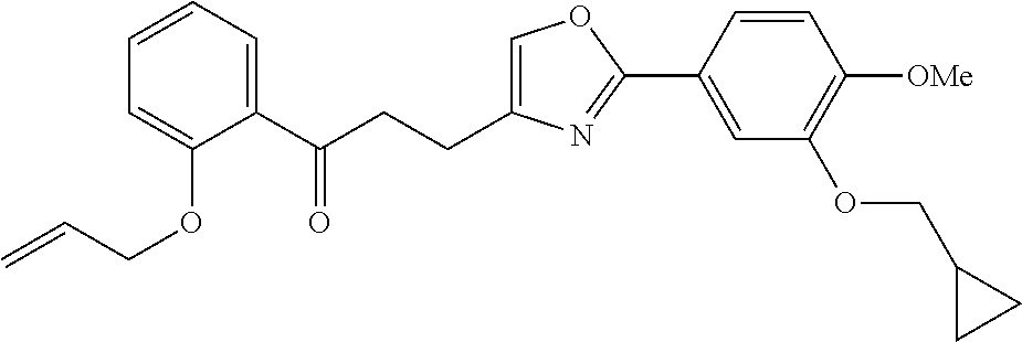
C1=C(CCC(C2=CC=CC=C2OCC=C)=O)N=C(C2=CC(OCC3CC3)=C([OMe])C=C2)O1
